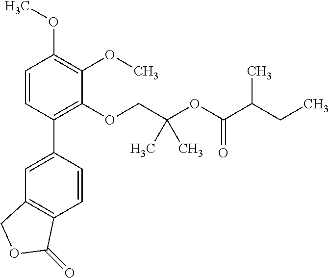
C1=CC(C2=CC3=C(C=C2)C(=O)OC3)=C(OCC(OC(C(CC)C)=O)(C)C)C(OC)=C1OC
